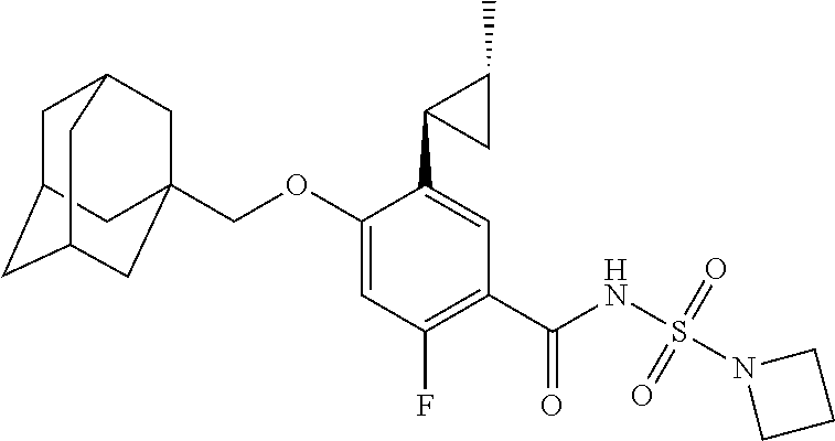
C1(OCC23CC4CC(CC(C2)C4)C3)=CC(F)=C(C(NS(=O)(=O)N2CCC2)=O)C=C1C1CC1C
